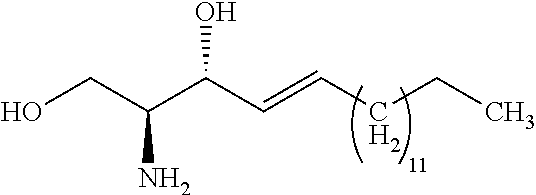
OCC(C(C=CCCC)O)N
